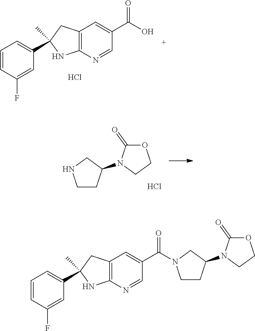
C1=CC(F)=CC(C2(C)CC3=C(N=CC(C(O)=O)=C3)N2)=C1.Cl.C1CC(N2CCOC2=O)CN1.Cl.C1=CC(F)=CC(C2(C)CC3=C(N=CC(C(=O)N4CCC(N5CCOC5=O)C4)=C3)N2)=C1
